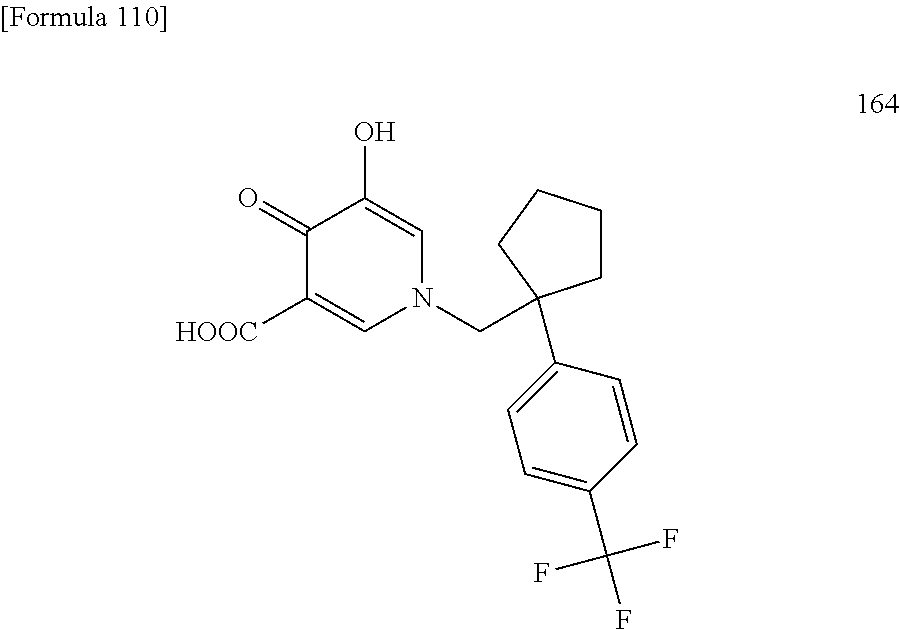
C1(=O)C([HOOC])=CN(CC2(C3=CC=C(C(F)(F)F)C=C3)CCCC2)C=C1O
